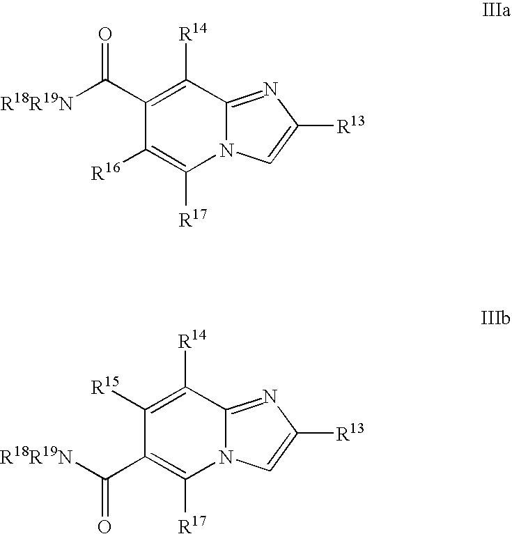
C1(C([R18R19N])=O)=C([R14])C2=NC([R13])=CN2C([R17])=C1[R16].C1([R15])=C([R14])C2=NC([R13])=CN2C([R17])=C1C([R18R19N])=O
